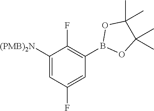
C1([(PMB)2N])=CC(F)=CC(B2OC(C)(C)C(C)(C)O2)=C1F
